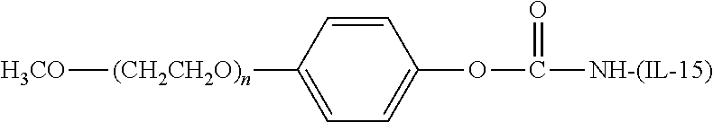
[H3CO][(CH2CH2O)n]C1=CC=C(OC(=O)[NH-(IL-15)])C=C1
